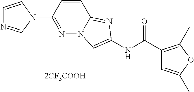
N1(C2=NN3C(=NC(NC(C4=C(C)OC(C)=C4)=O)=C3)C=C2)C=CN=C1.[2CF3COOH]
